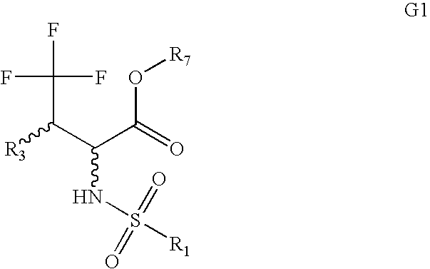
C(C(C(=O)O[R7])NS([R1])(=O)=O)([R3])C(F)(F)F
